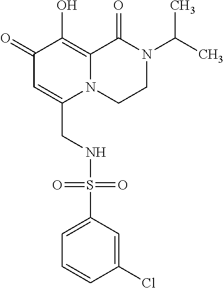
C1(=O)C=C(CNS(C2=CC=CC(Cl)=C2)(=O)=O)N2C(=C1O)C(=O)N(C(C)C)CC2
